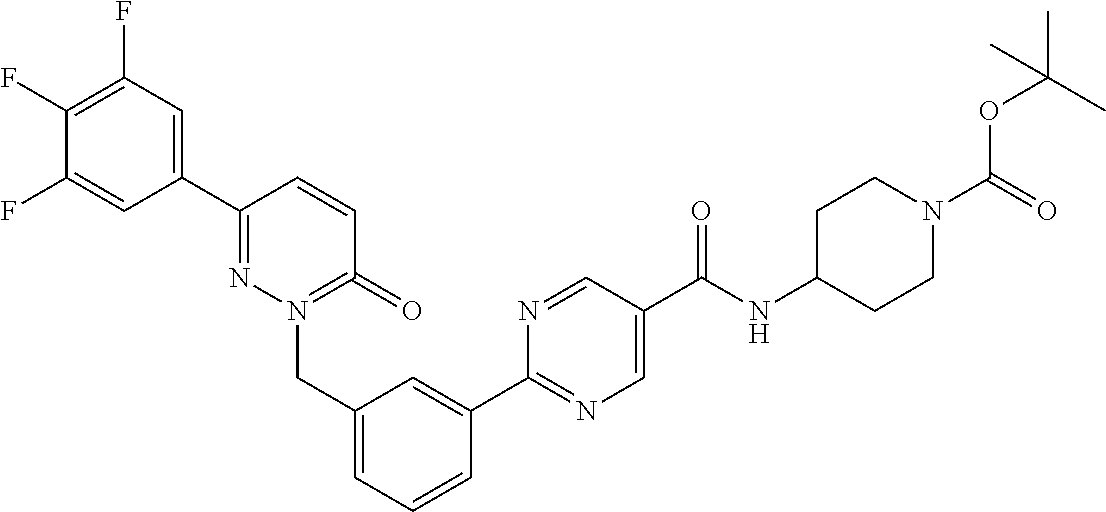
C1(C2=NN(CC3=CC=CC(C4=NC=C(C(NC5CCN(C(=O)OC(C)(C)C)CC5)=O)C=N4)=C3)=C(=O)C=C2)=CC(F)=C(F)C(F)=C1
